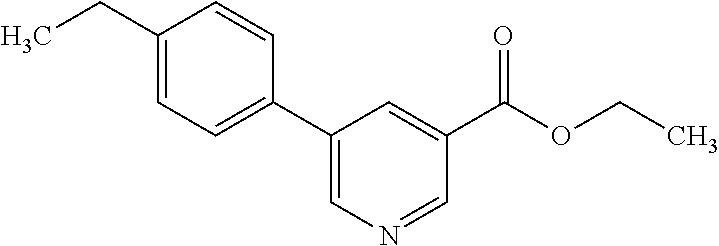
CCC1=CC=C(C2=CN=CC(C(OCC)=O)=C2)C=C1
